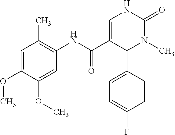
O(C1=CC(C)=C(NC(C2=CNC(=O)N(C)C2C2=CC=C(F)C=C2)=O)C=C1OC)C
